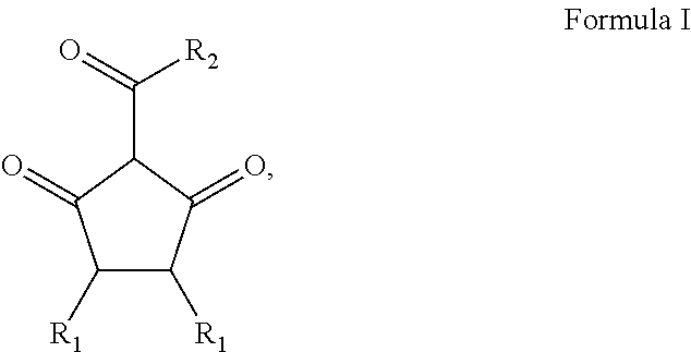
C1([R1])C([R1])C(=O)C(C(=O)[R2])C1=O
